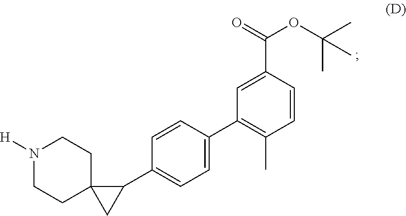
N1([H])CCC2(CC1)CC2C1=CC=C(C2=C(C)C=CC(C(=O)OC(C)(C)C)=C2)C=C1
